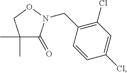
O1CC(C)(C)C(=O)N1CC1=C(Cl)C=C(Cl)C=C1
